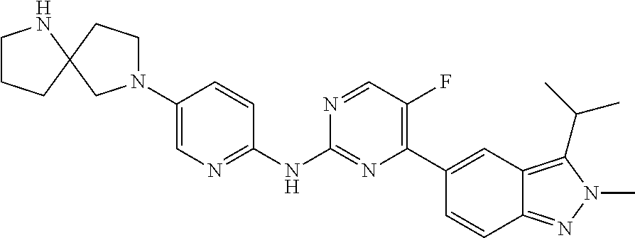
C1(N2CCC3(C2)CCCN3)=CN=C(NC2=NC(C3=CC4=C(C(C)C)N(C)N=C4C=C3)=C(F)C=N2)C=C1
